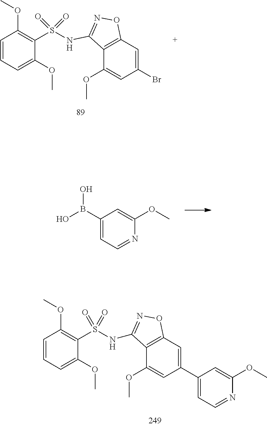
C1=CC=C(OC)C(S(=O)(=O)NC2=NOC3=C2C(OC)=CC(Br)=C3)=C1OC.C1(B(O)O)=CC=NC(OC)=C1.C1=CC=C(OC)C(S(=O)(=O)NC2=NOC3=C2C(OC)=CC(C2=CC=NC(OC)=C2)=C3)=C1OC
